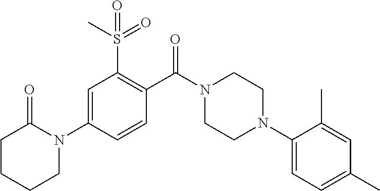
C1=C(N2C(=O)CCCC2)C=CC(C(N2CCN(C3=CC=C(C)C=C3C)CC2)=O)=C1S(C)(=O)=O
